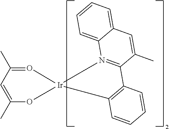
CC1=O[Ir]2(OC(C)=C1)N1=C(C(C)=CC3=CC=CC=C31)C1=C2C=CC=C1
